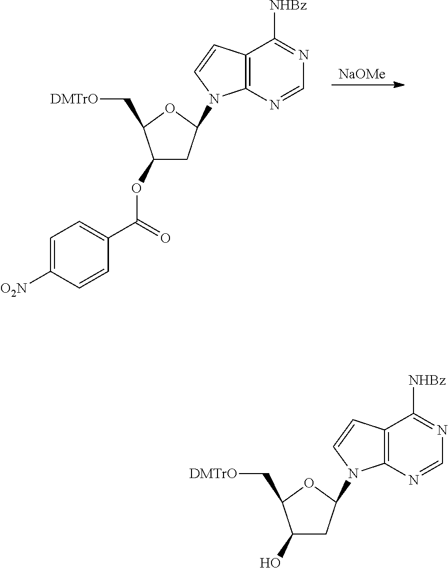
C12=C(N=CN=C1[NHBz])N(C1CC(O)C(C[DMTrO])O1)C=C2.C12=C(N=CN=C1[NHBz])N(C1CC(OC(C3=CC=C([O2N])C=C3)=O)C(C[DMTrO])O1)C=C2.[NaOMe]
